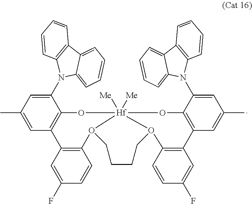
C1(C)=CC2=C(C(N3C4=C(C5=CC=CC=C53)C=CC=C4)=C1)O[Hf]13([Me])([Me])OC4=C(C=C(C)C=C4N4C5=C(C6=CC=CC=C64)C=CC=C5)C4=C(C=CC(F)=C4)O1CCCCO3C1=C2C=C(F)C=C1
